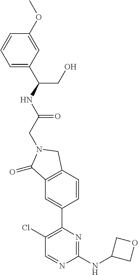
C1(Cl)=C(C2=CC3=C(C=C2)CN(CC(NC(C2=CC=CC(OC)=C2)CO)=O)C3=O)N=C(NC2COC2)N=C1
